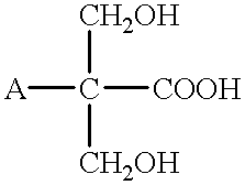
[A]C([COOH])([CH2OH])[CH2OH]
